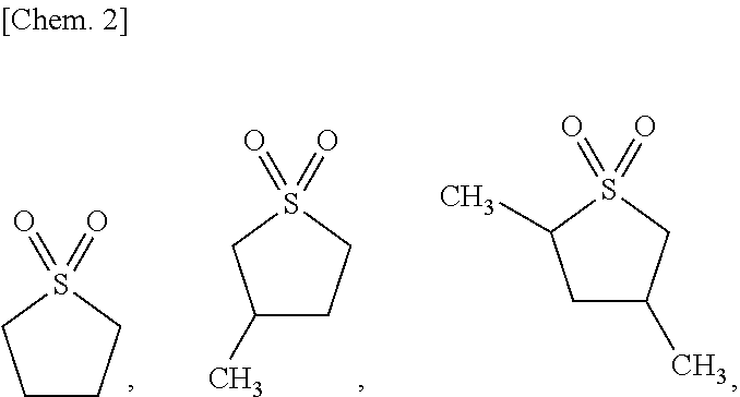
C1(C)CCS(=O)(=O)C1.C1C(C)CS(=O)(=O)C1C.C1CCS(=O)(=O)C1
